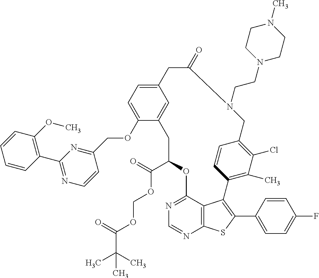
C1(C(=O)OCOC(C(C)(C)C)=O)OC2=NC=NC3=C2C(=C(C2=CC=C(F)C=C2)S3)C2=C(C)C(Cl)=C(C=C2)CN(CCN2CCN(C)CC2)C(=O)CC2=CC=C(OCC3=NC(C4=C(OC)C=CC=C4)=NC=C3)C(=C2)C1
